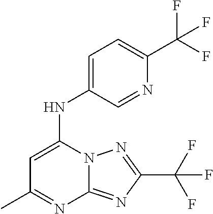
N1=CC(NC2=CC(C)=NC3=NC(C(F)(F)F)=NN23)=CC=C1C(F)(F)F
